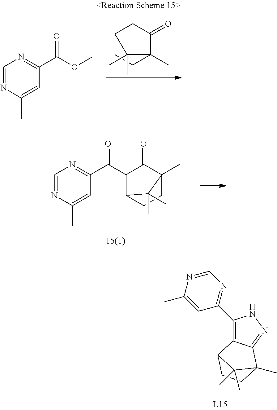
C1=NC(C)=CC(C(OC)=O)=N1.C12CC(=O)C(C)(CC1)C2(C)C.C1=NC(C)=CC(C(C2C(=O)C3(C)CCC2C3(C)C)=O)=N1.N1=C(C2=C3C(=NN2)C2(C)CCC3C2(C)C)C=C(C)N=C1
